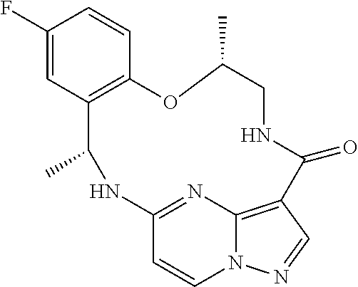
C1(F)=CC2=C(C=C1)OC(C)CNC(=O)C1=C3N(C=CC(=N3)NC2C)N=C1
